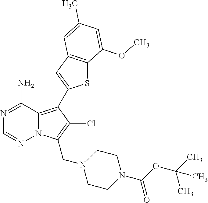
N1=C(N)C2=C(C3=CC4=C(S3)C(OC)=CC(C)=C4)C(Cl)=C(CN3CCN(C(=O)OC(C)(C)C)CC3)N2N=C1
